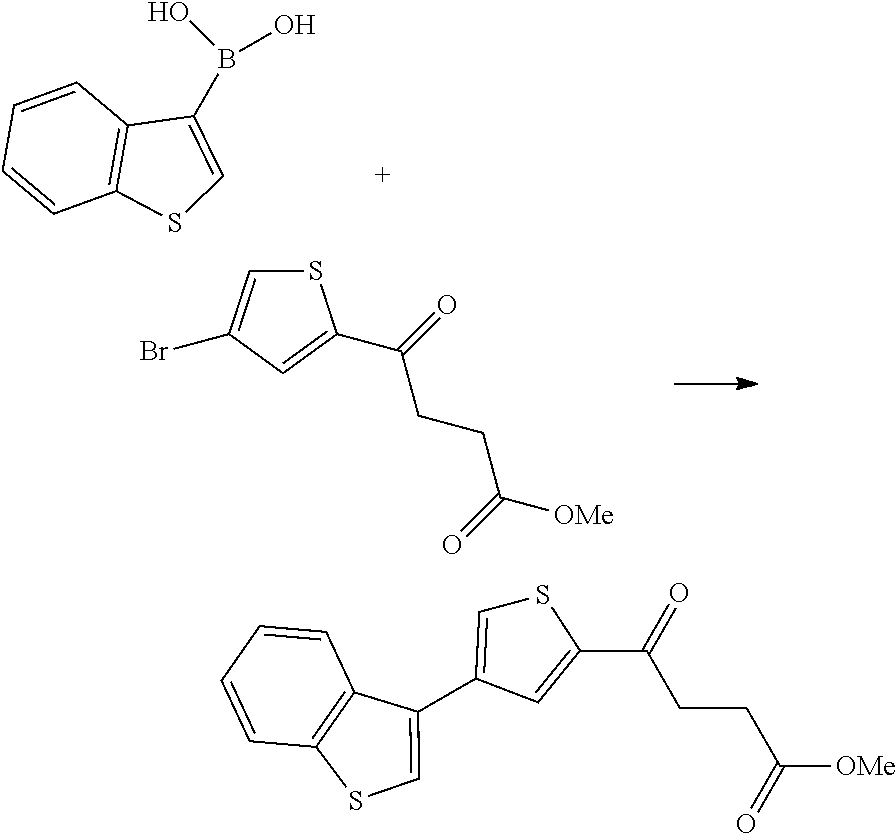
C1=CC=CC2=C1SC=C2B(O)O.S1C=C(Br)C=C1C(CCC([OMe])=O)=O.C1=CC=CC2=C1SC=C2C1=CSC(C(CCC([OMe])=O)=O)=C1
